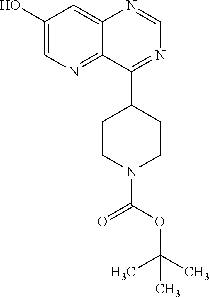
C1(O)=CN=C2C(=C1)N=CN=C2C1CCN(C(OC(C)(C)C)=O)CC1
